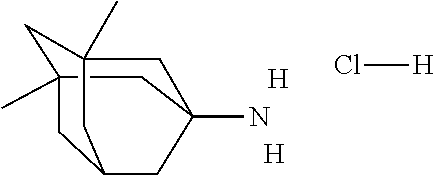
C12(C)CC3(N)CC(C1)CC(C)(C2)C3.[H].[H].Cl[H]
